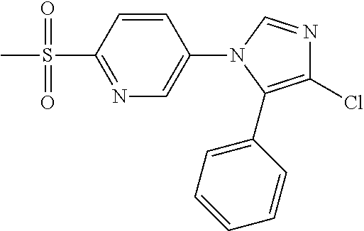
N1=C(S(C)(=O)=O)C=CC(N2C(C3=CC=CC=C3)=C(Cl)N=C2)=C1
